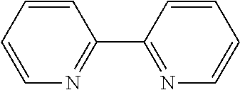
C1(C2=NC=CC=C2)=NC=CC=C1
